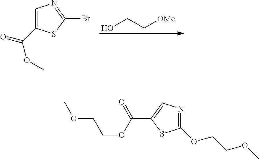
C1=C(C(OC)=O)SC(Br)=N1.OCC[OMe].C1(OCCOC)=NC=C(C(OCCOC)=O)S1
